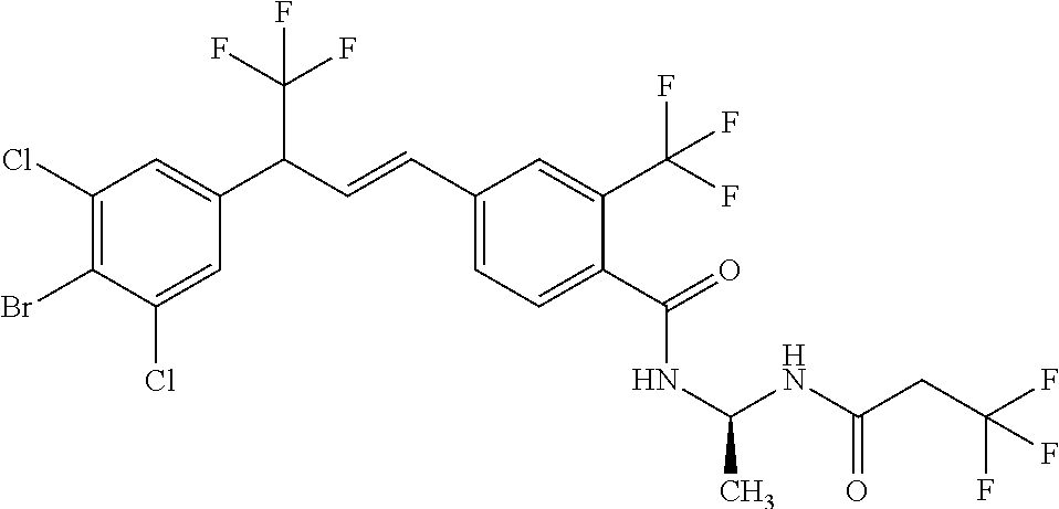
C1(Cl)=C(Br)C(Cl)=CC(C(C=CC2=CC=C(C(=O)NC(NC(CC(F)(F)F)=O)C)C(C(F)(F)F)=C2)C(F)(F)F)=C1
